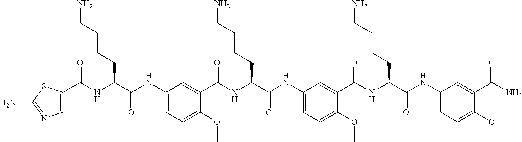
C(NC(C(NC1=CC=C(OC)C(C(NC(C(NC2=CC=C(OC)C(C(NC(C(NC3=CC=C(OC)C(C(N)=O)=C3)=O)CCCCN)=O)=C2)=O)CCCCN)=O)=C1)=O)CCCCN)(=O)C1=CN=C(N)S1
